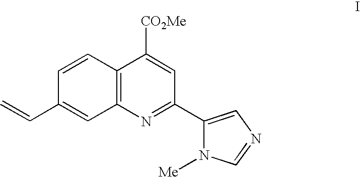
C1=CC2=C(C=C1C=C)N=C(C1=CN=CN1[Me])C=C2[CO2Me]
